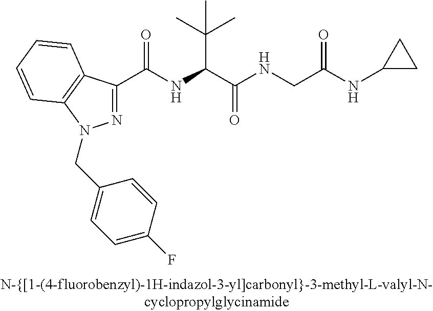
C(=O)(NC(C(C)(C)C)C(=O)NCC(NC1CC1)=O)C1=NN(CC2=CC=C(F)C=C2)C2=C1C=CC=C2
